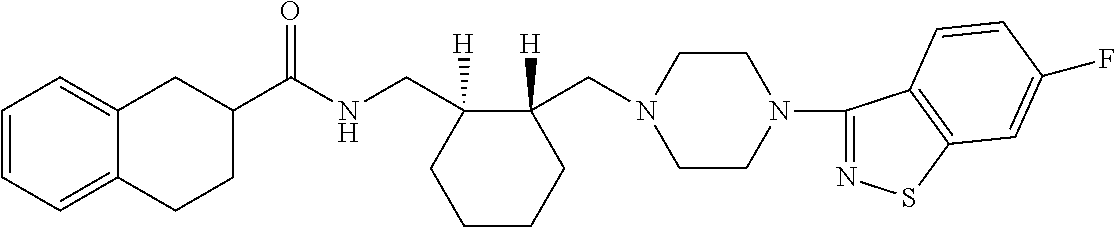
C12=CC=CC=C1CCC(C(NCC1([H])CCCCC1(CN1CCN(C3=NSC4=C3C=CC(F)=C4)CC1)[H])=O)C2
